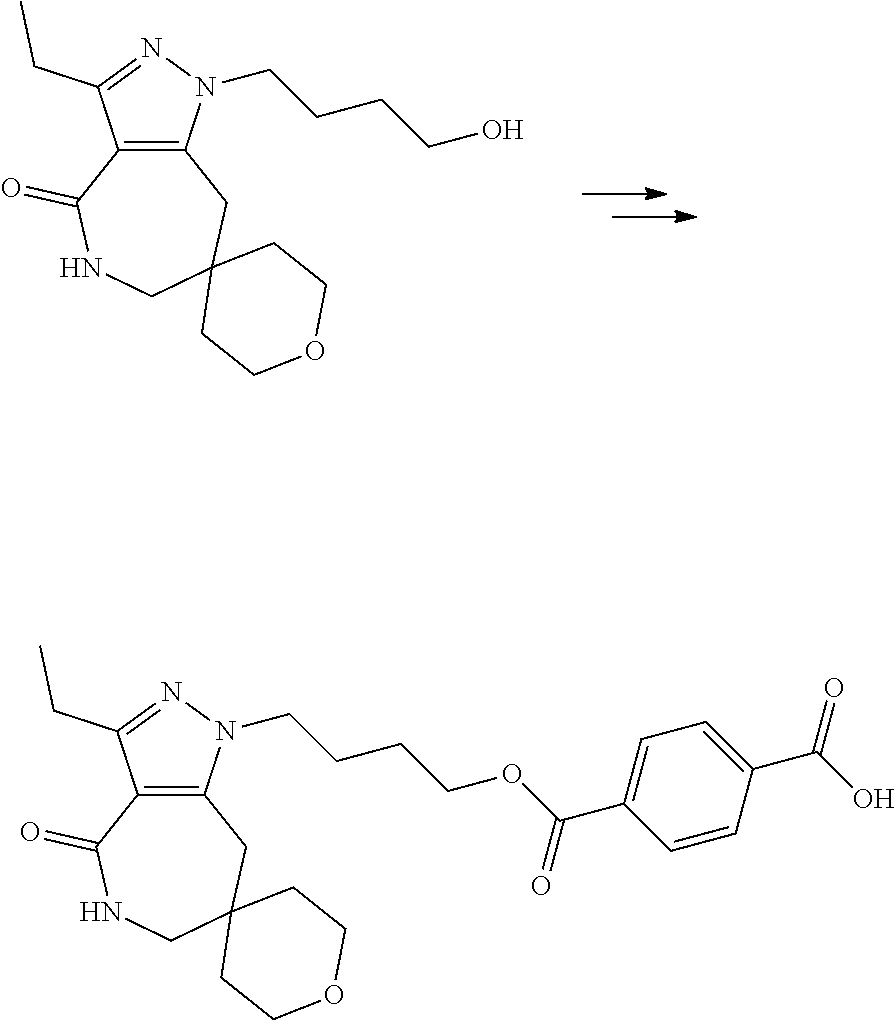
C12=C(C(CC)=NN1CCCCO)C(=O)NCC1(C2)CCOCC1.C12=C(C(CC)=NN1CCCCOC(=O)C1=CC=C(C(=O)O)C=C1)C(=O)NCC1(C2)CCOCC1
